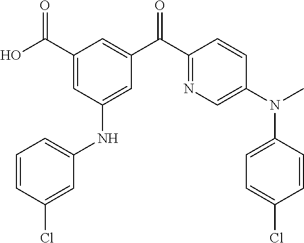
C1(C(O)=O)=CC(NC2=CC=CC(Cl)=C2)=CC(C(C2=NC=C(N(C)C3=CC=C(Cl)C=C3)C=C2)=O)=C1
